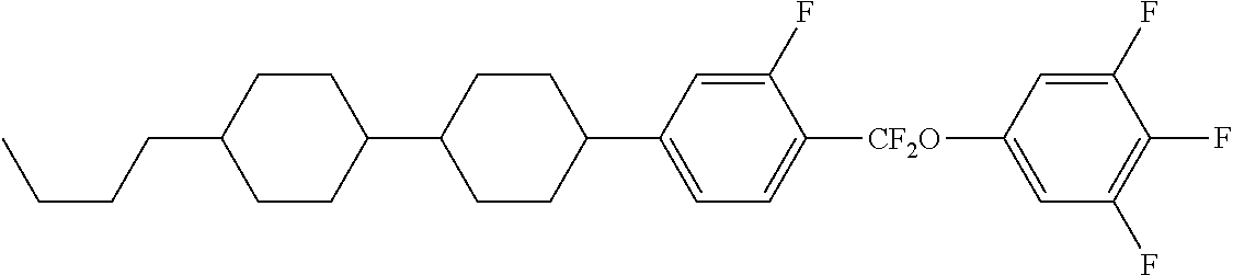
C1CC(C2CCC(C3=CC=C([CF2O]C4=CC(F)=C(F)C(F)=C4)C(F)=C3)CC2)CCC1CCCC
